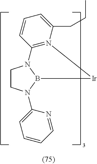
C1CN(C2=CC=CC=N2)B2N1C1=N([Ir]2)C(CCC)=CC=C1
